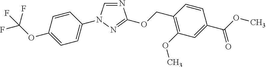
C1=C(OC(F)(F)F)C=CC(N2C=NC(OCC3=C(OC)C=C(C(=O)OC)C=C3)=N2)=C1
